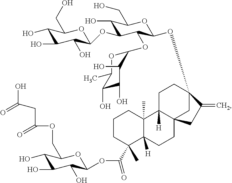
C1CC(C)(C(OC2C(O)C(O)C(O)C(COC(CC(O)=O)=O)O2)=O)C2([H])C(C)(C1)C1([H])C3(CC2)CC(OC2C(OC4OC(C)C(O)C(O)C4O)C(OC4C(O)C(O)C(O)C(CO)O4)C(O)C(CO)O2)(CC1)C(=C)C3
